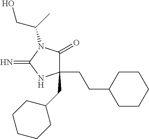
C1(CCC2CCCCC2)(CC2CCCCC2)C(=O)N(C(CO)C)C(=N)N1
